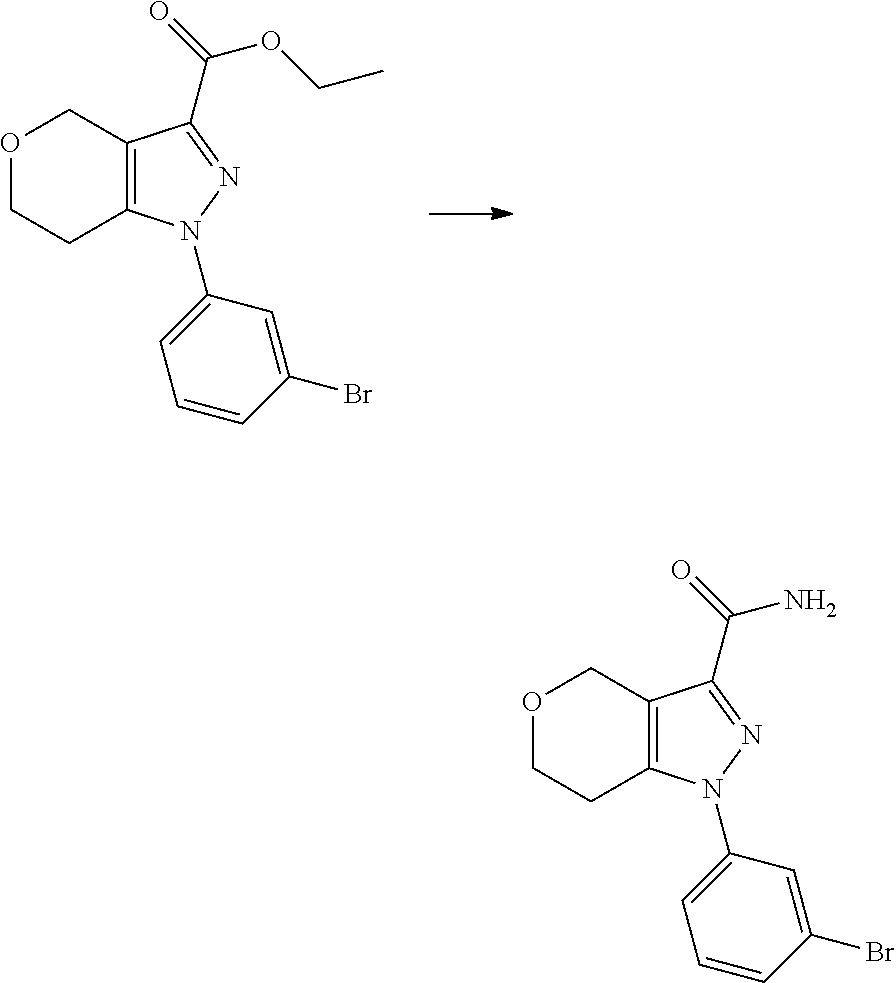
O1CCC2=C(C1)C(C(OCC)=O)=NN2C1=CC=CC(Br)=C1.O1CCC2=C(C1)C(C(N)=O)=NN2C1=CC=CC(Br)=C1
